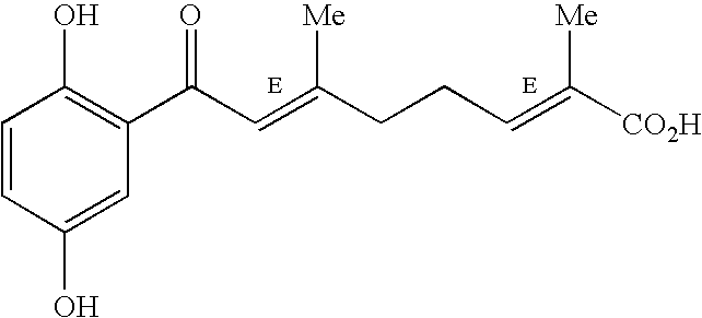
C1=CC(O)=CC(C(C=C(CCC=C([CO2H])[Me])[Me])=O)=C1O
